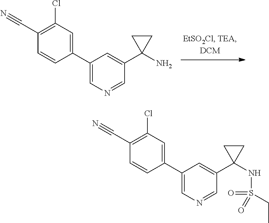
C1(Cl)=C(C#N)C=CC(C2=CN=CC(C3(N)CC3)=C2)=C1.C1(Cl)=C(C#N)C=CC(C2=CN=CC(C3(NS(=O)(CC)=O)CC3)=C2)=C1
